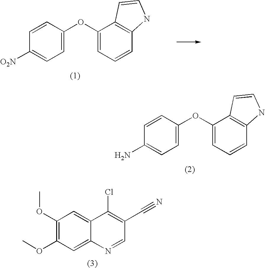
C1=CC(OC2=CC=CC3=C2C=CN3)=CC=C1[O2N].C1=CC(OC2=CC=CC3=C2C=CN3)=CC=C1N.ClC1=C(C#N)C=NC2=CC(OC)=C(OC)C=C12
